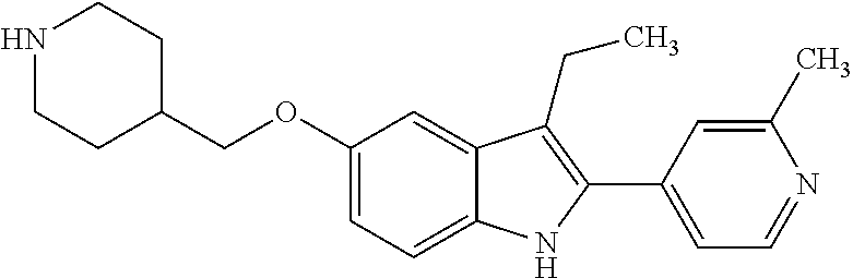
C(OC1=CC=C2C(=C1)C(CC)=C(C1=CC=NC(C)=C1)N2)C1CCNCC1
